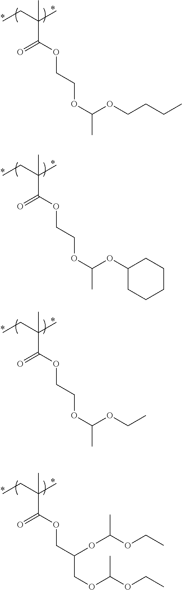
CCC(C)(C)C(OCCOC(OCCCC)C)=O.CCC(C)(C)C(OCCOC(OC1CCCCC1)C)=O.CCC(C)(C)C(OCCOC(OCC)C)=O.CCC(C)(C)C(OCC(COC(OCC)C)OC(OCC)C)=O
